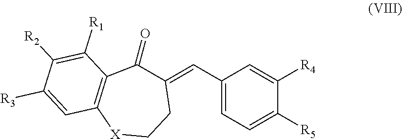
C1(=CC2=CC=C([R5])C([R4])=C2)C(=O)C2=C([X]CC1)C=C([R3])C([R2])=C2[R1]
